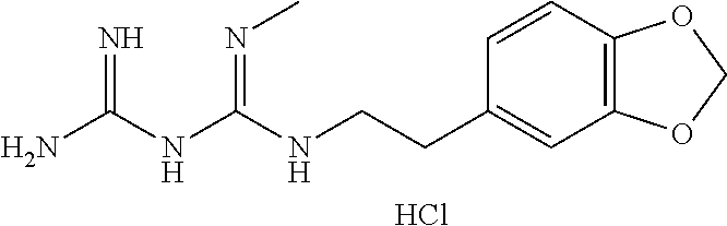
Cl.C(NC(NC(N)=N)=NC)CC1=CC2=C(C=C1)OCO2
